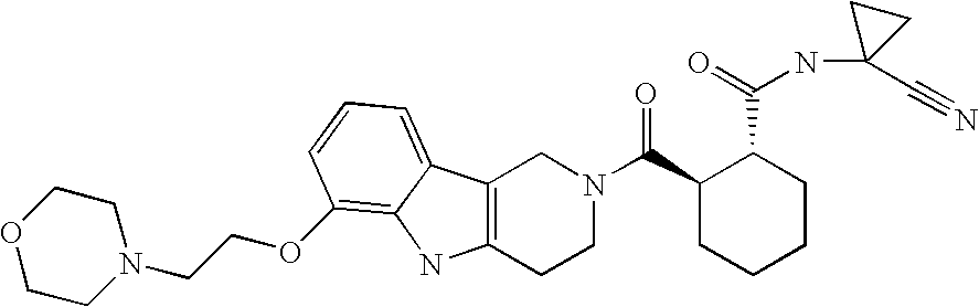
C12=C(CCN(C(C3CCCCC3C(=O)NC3(C#N)CC3)=O)C1)NC1=C(OCCN3CCOCC3)C=CC=C21
